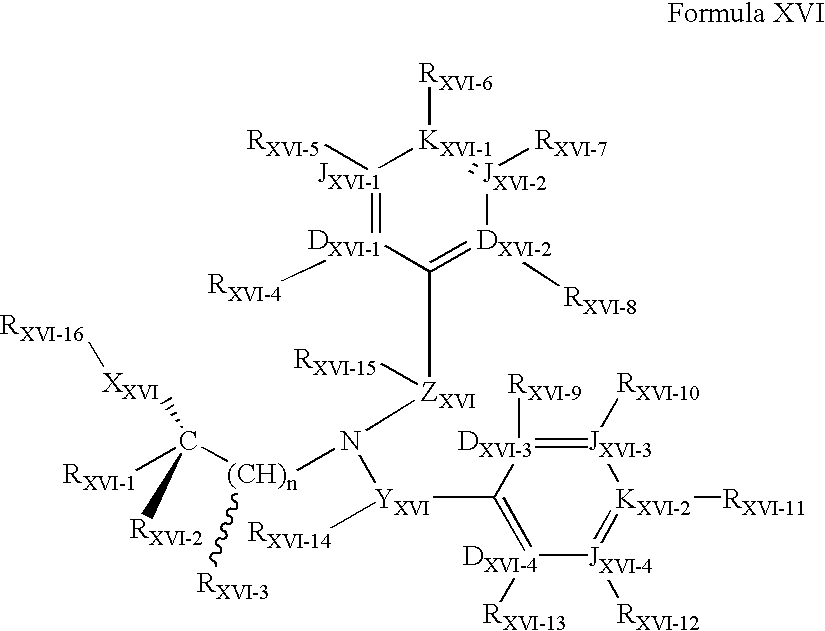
[JXVI-1]1([RXVI-5])=[DXVI-1]([RXVI-4])C([ZXVI](N([(CH)n](C([XXVI][RXVI-16])([RXVI-1])[RXVI-2])[RXVI-3])[YXVI]([RXVI-14])C2=[DXVI-4]([RXVI-13])[JXVI-4]([RXVI-12])=[KXVI-2]([RXVI-11])[JXVI-3]([RXVI-10])=[DXVI-3]2[RXVI-9])[RXVI-15])=[DXVI-2]([RXVI-8])[JXVI-2]([RXVI-7])=[KXVI-1]1[RXVI-6]
